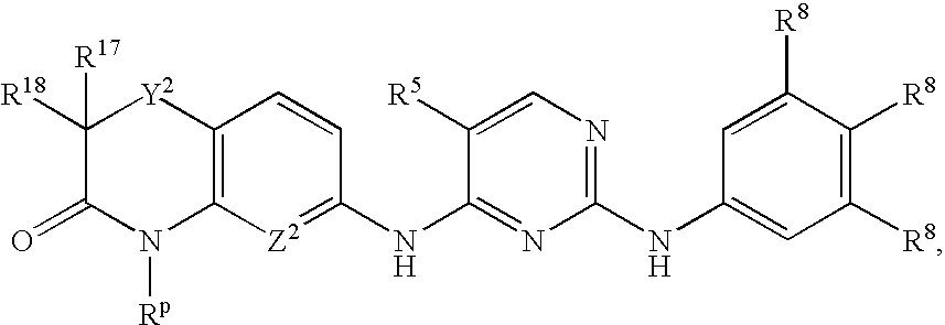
C1([R18])([R17])C(=O)N([Rp])C2=C([Y2]1)C=CC(NC1=NC(NC3=CC([R8])=C([R8])C([R8])=C3)=NC=C1[R5])=[Z2]2
